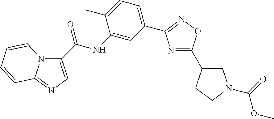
N1=C(C2CN(C(=O)OC)CC2)ON=C1C1=CC=C(C)C(NC(=O)C2=CN=C3N2C=CC=C3)=C1
